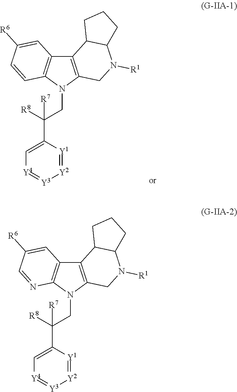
C12=C(N(CC(C3=C[Y4]=[Y3][Y2]=[Y1]3)([R8])[R7])C3=C1C=C([R6])C=N3)CN([R1])C1C2CCC1.C12=C(N(CC(C3=C[Y4]=[Y3][Y2]=[Y1]3)([R8])[R7])C3=C1C=C([R6])C=C3)CN([R1])C1C2CCC1
